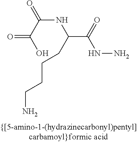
C(NC(C(NN)=O)CCCCN)(C(O)=O)=O
